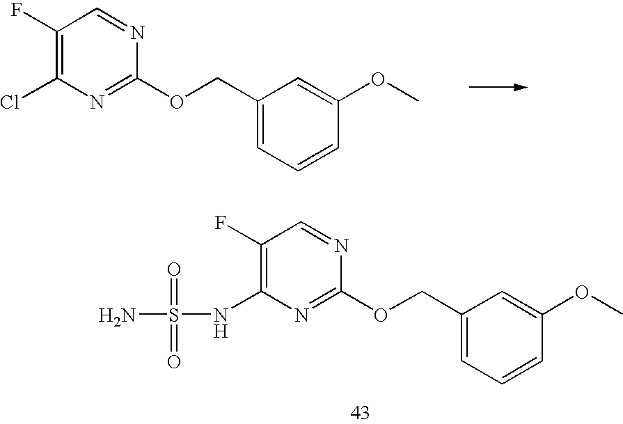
C1(F)=C(Cl)N=C(OCC2=CC=CC(OC)=C2)N=C1.C1(F)=C(NS(N)(=O)=O)N=C(OCC2=CC=CC(OC)=C2)N=C1
